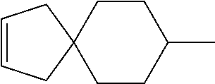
C1CC(C)CCC12CC=CC2
